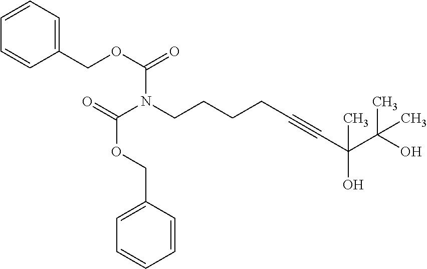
C1=CC=C(COC(N(C(OCC2=CC=CC=C2)=O)CCCCC#CC(C(O)(C)C)(C)O)=O)C=C1
